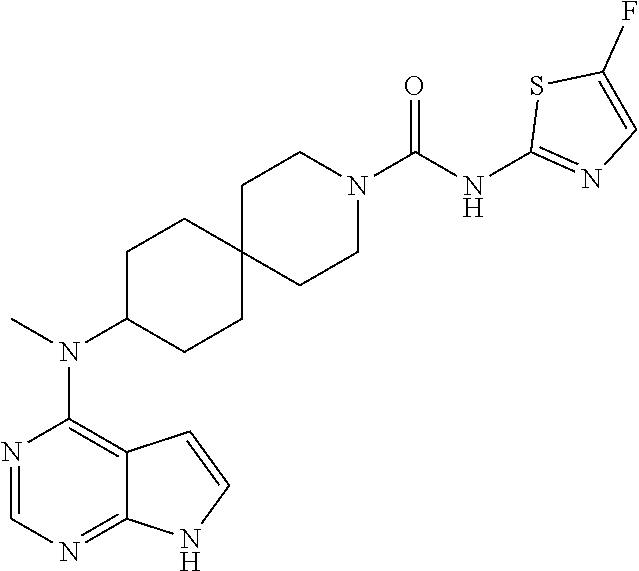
N1=CN=C2C(=C1N(C)C1CCC3(CC1)CCN(C(NC1=NC=C(F)S1)=O)CC3)C=CN2
